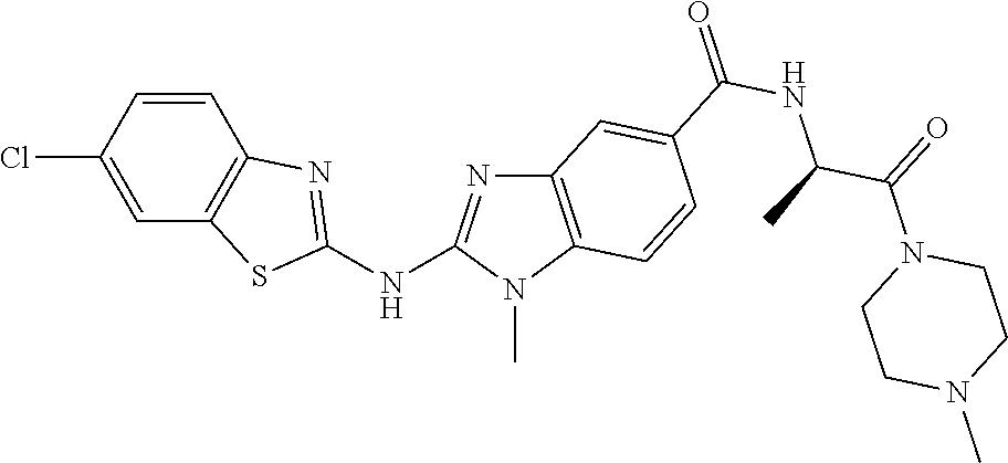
C1=CC2=C(C=C1Cl)SC(NC1=NC3=C(N1C)C=CC(C(NC(C(N1CCN(C)CC1)=O)C)=O)=C3)=N2
